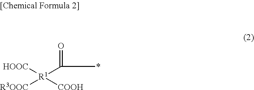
[HOOC][R1]([COOH])(C(=O)*)[R3OOC]
